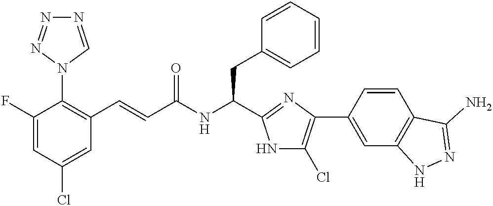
C1(F)=CC(Cl)=CC(C=CC(NC(CC2=CC=CC=C2)C2=NC(C3=CC4=C(C=C3)C(N)=NN4)=C(Cl)N2)=O)=C1N1C=NN=N1
